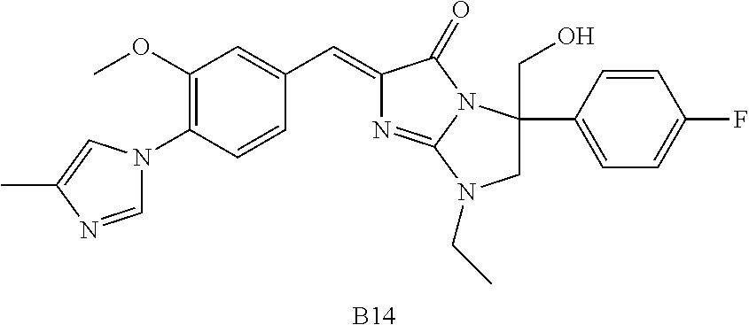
C1=NC(C)=CN1C1=C(OC)C=C(C=C2N=C3N(C2=O)C(CO)(C2=CC=C(F)C=C2)CN3CC)C=C1.[B14]
